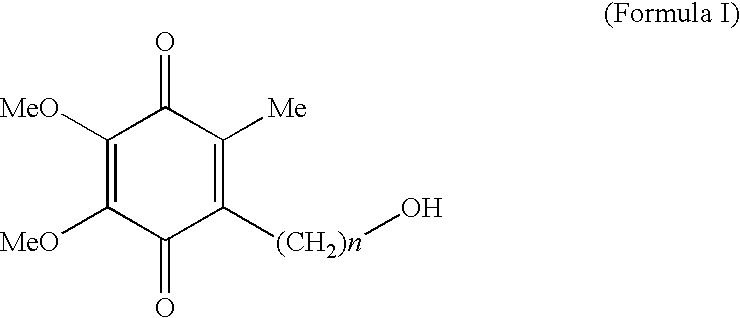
C1([MeO])=C([MeO])C(=O)C([(CH2)n]O)=C([Me])C1=O
